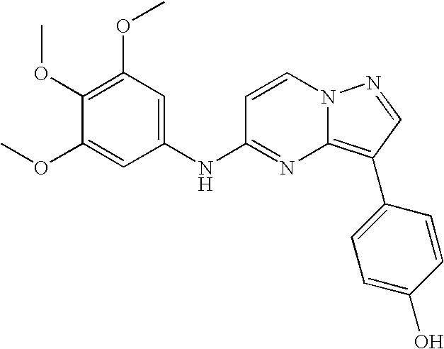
C1(OC)=C(OC)C=C(NC2=NC3=C(C4=CC=C(O)C=C4)C=NN3C=C2)C=C1OC
